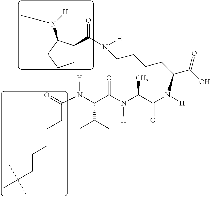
O=C(N(C(C(N(C(C(N([H])C(CCCCN([H])C(C1CCCC1N([H])C(C)(C)C)=O)C(O)=O)=O)C)[H])=O)C(C)C)[H])CCCCCC(C)(C)C
